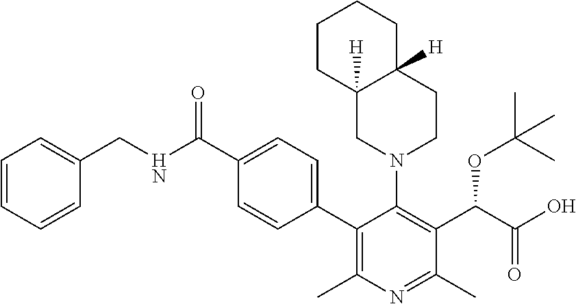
C1(C2=C(C)N=C(C)C(C(OC(C)(C)C)C(=O)O)=C2N2CCC3([H])C([H])(C2)CCCC3)=CC=C(C(NCC2=CC=CC=C2)=O)C=C1
